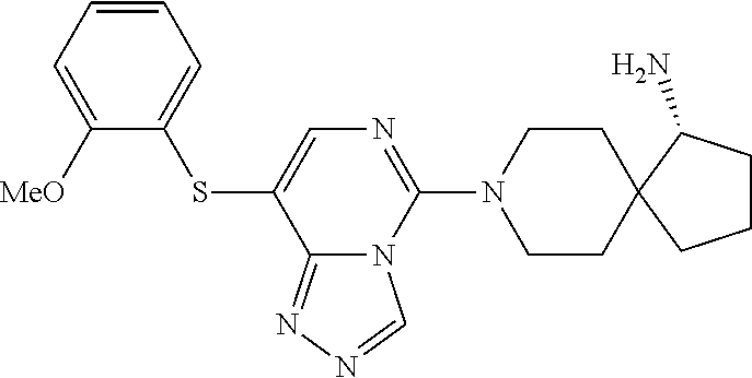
C1CN(C2=NC=C(SC3=CC=CC=C3[MeO])C3=NN=CN23)CCC12C(N)CCC2
